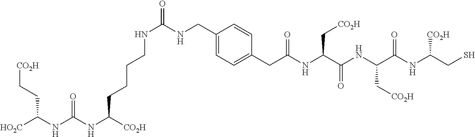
[CO2H]CCC(NC(NC([CO2H])CCCCNC(=O)NCC1=CC=C(CC(NC(C(NC(C(NC(CS)[CO2H])=O)C[CO2H])=O)C[CO2H])=O)C=C1)=O)[HO2C]
